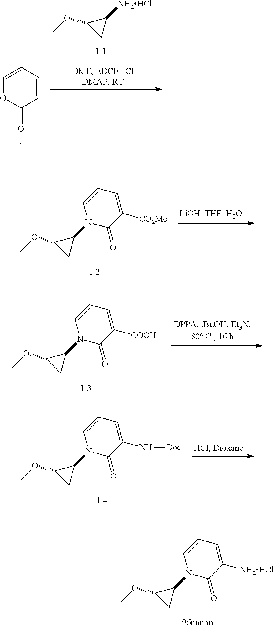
C1=CC=CC(=O)O1.O(C1CC1[NH2HCl])C.O(C1CC1N1C(=O)C([NH2HCl])=CC=C1)C.O(C1CC1N1C(=O)C([CO2Me])=CC=C1)C.O(C1CC1N1C(=O)C([COOH])=CC=C1)C.O(C1CC1N1C(=O)C(N[Boc])=CC=C1)C
